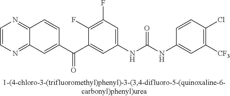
C1=CN=C2C(=N1)C=CC(C(C1=CC(NC(NC3=CC([CF3])=C(Cl)C=C3)=O)=CC(F)=C1F)=O)=C2
